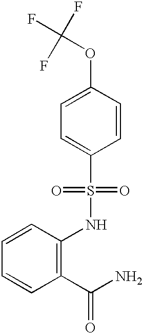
C1=CC(NS(=O)(=O)C2=CC=C(OC(F)(F)F)C=C2)=C(C(N)=O)C=C1
